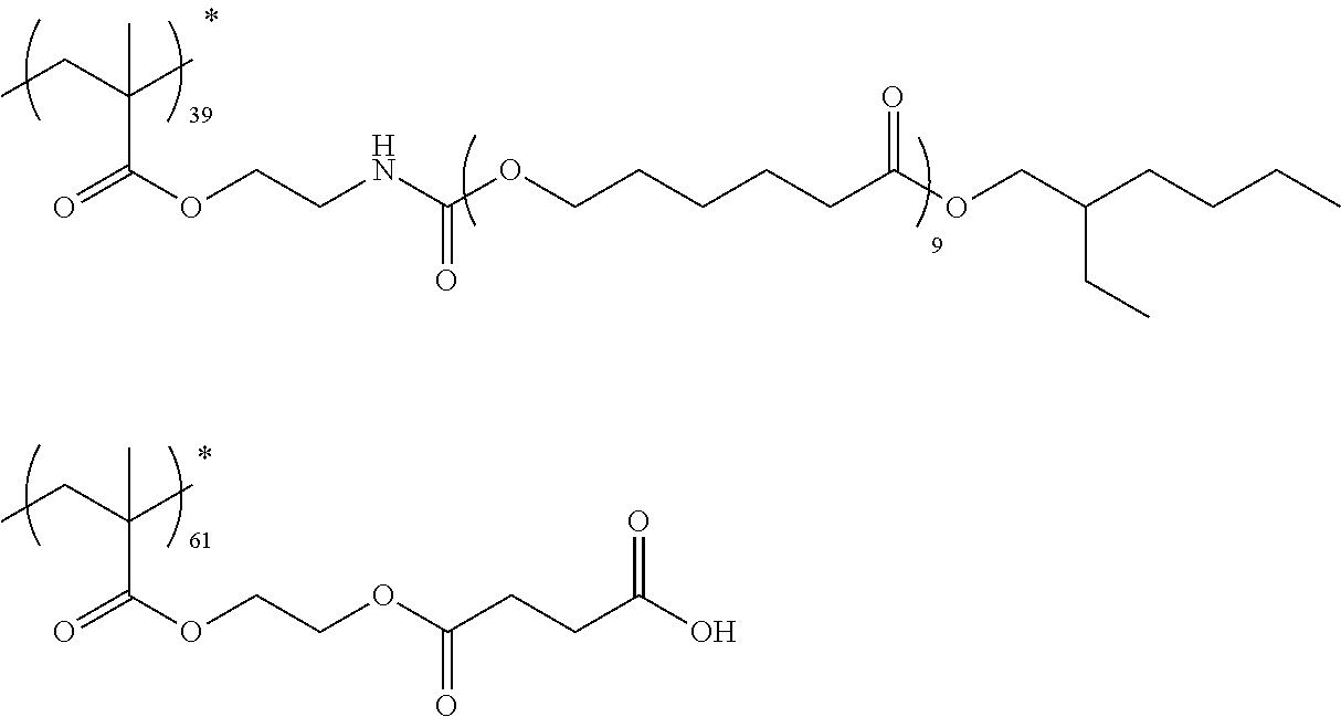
O=C(OCCNC(OCCCCCC(OCC(CCCC)CC)=O)=O)C(CC)(C)C.O=C(OCCOC(CCC(O)=O)=O)C(CC)(C)C
